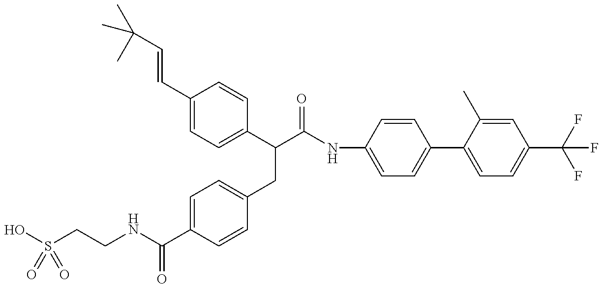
OS(CCNC(C1=CC=C(CC(C(=O)NC2=CC=C(C3=CC=C(C(F)(F)F)C=C3C)C=C2)C2=CC=C(C=CC(C)(C)C)C=C2)C=C1)=O)(=O)=O
